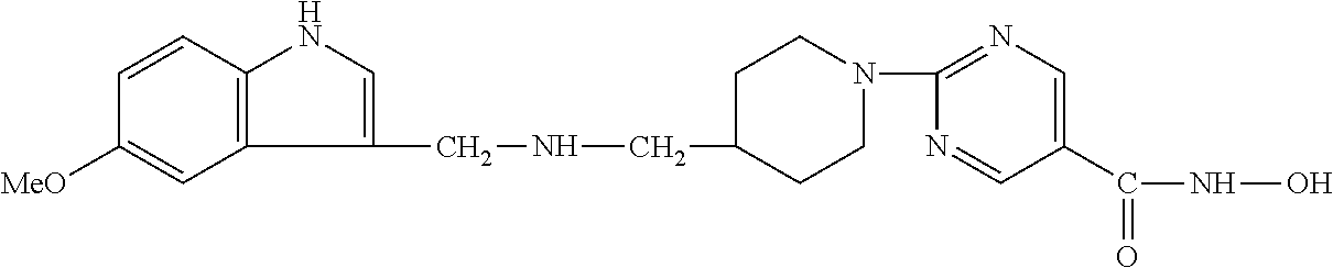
C1CN(C2=NC=C(C(=O)NO)C=N2)CCC1CNCC1=CNC2=C1C=C([MeO])C=C2
